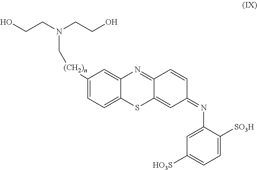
C1([(CH2)n]CN(CCO)CCO)=CC=C2C(=C1)N=C1C(=CC(=NC3=CC([HO3S])=CC=C3[SO3H])C=C1)S2
